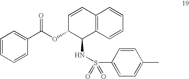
C12=C(C=CC=C1)C(NS(=O)(=O)C1=CC=C(C)C=C1)C(OC(C1=CC=CC=C1)=O)C=C2
